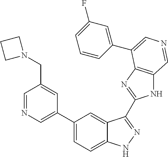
C1(C2=CN=CC(CN3CCC3)=C2)=CC=C2C(=C1)C(C1=NC3=C(N1)C=NC=C3C1=CC(F)=CC=C1)=NN2
